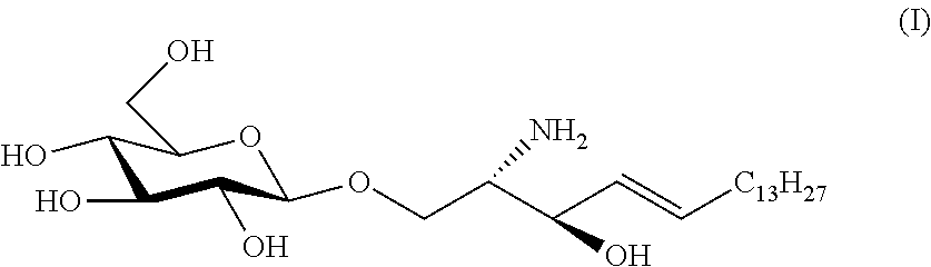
C1(O)C(O)C(O)C(OCC(C(C=C[C13H27])O)N)OC1CO
